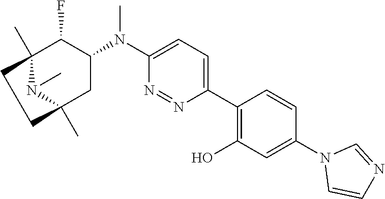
C12(C)N(C)C(C)(CC(N(C3=CC=C(C4=C(O)C=C(N5C=CN=C5)C=C4)N=N3)C)C1F)CC2
